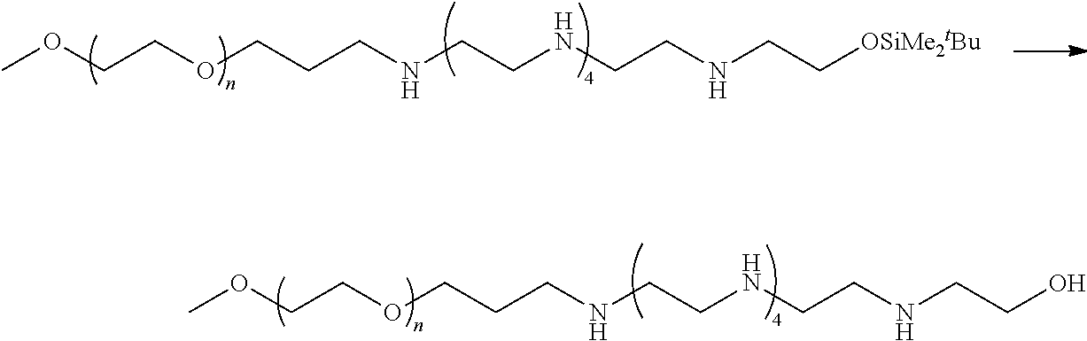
COCCOCCCNCCNCCNCCO.COCCOCCCNCCNCCNCC[OSiMe2tBu]
